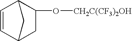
C1=CC2C(O[CH2C(CF3)2OH])CC1C2
